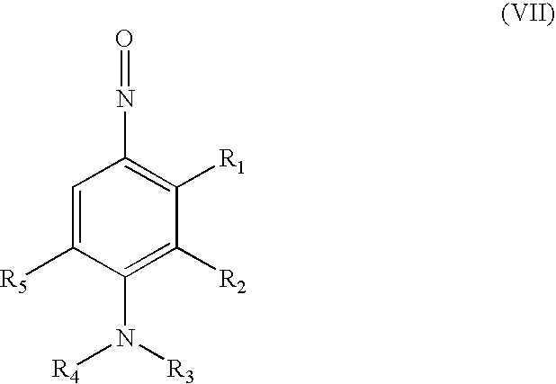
C1=C([R5])C(N([R3])[R4])=C([R2])C([R1])=C1N=O
